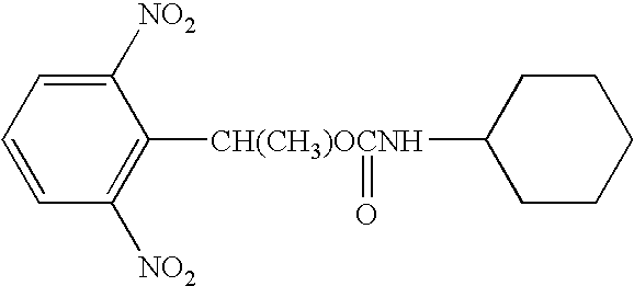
C1=CC=C([NO2])C([CH(CH3)OCNH](C2CCCCC2)=O)=C1[NO2]
